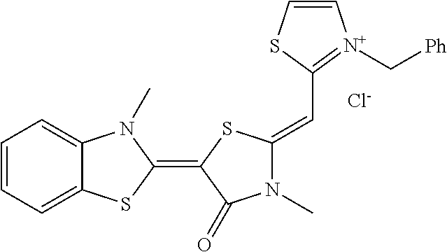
[Cl-].C1=CC=C2C(=C1)N(C)C(=C1C(=O)N(C)C(=CC3=[N+](C[Ph])C=CS3)S1)S2
